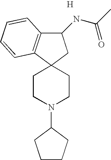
C1CN(C2CCCC2)CCC12C1=C(C(NC(C)=O)C2)C=CC=C1.[H]
